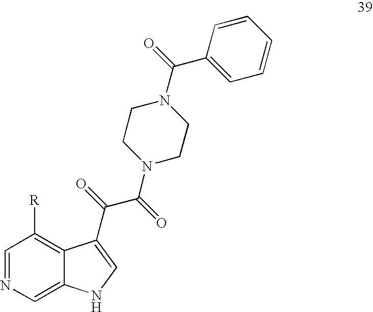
C1=NC=C2C(=C1[R])C(C(=O)C(=O)N1CCN(C(=O)C3=CC=CC=C3)CC1)=CN2
